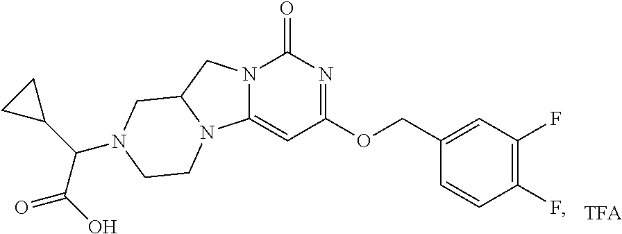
N12C(=CC(OCC3=CC(F)=C(F)C=C3)=NC1=O)N1C(C2)CN(C(C(=O)O)C2CC2)CC1
